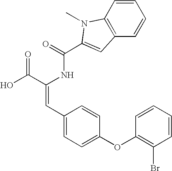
C(=O)(NC(C(O)=O)=CC1=CC=C(OC2=C(Br)C=CC=C2)C=C1)C1=CC2=C(C=CC=C2)N1C
